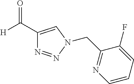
O=C(C1=CN(CC2=NC=CC=C2F)N=N1)[H]
